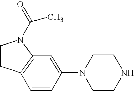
C1CC2=C(N1C(=O)C)C=C(N1CCNCC1)C=C2
